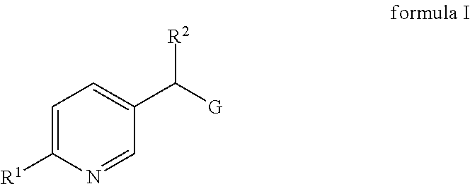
C1=C([R1])N=CC(C([G])[R2])=C1
